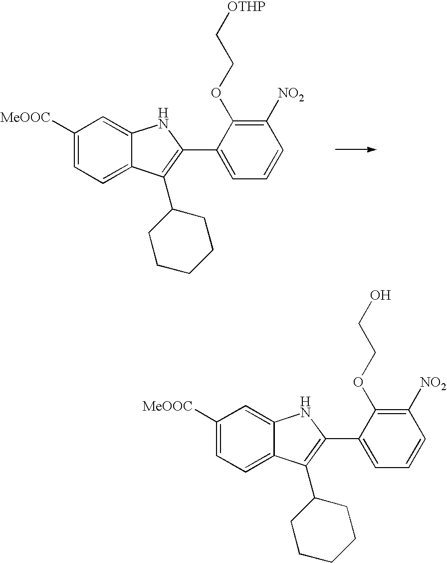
C1([MeOOC])=CC=C2C(=C1)NC(C1=CC=CC([NO2])=C1OCC[OTHP])=C2C1CCCCC1.C1([MeOOC])=CC=C2C(=C1)NC(C1=CC=CC([NO2])=C1OCCO)=C2C1CCCCC1
